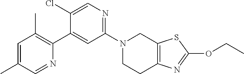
N1(C2=NC=C(Cl)C(C3=C(C)C=C(C)C=N3)=C2)CCC2=C(C1)SC(OCC)=N2
